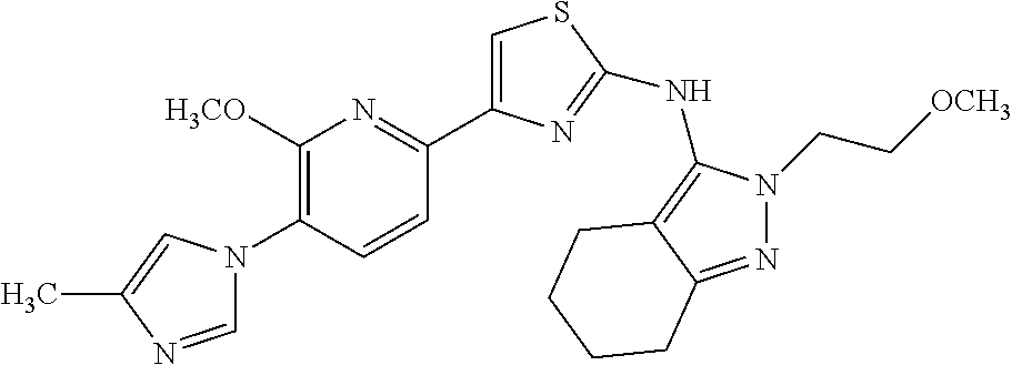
C1=NC(C)=CN1C1=C([H3CO])N=C(C2=CSC(NC3=C4C(=NN3CC[OCH3])CCCC4)=N2)C=C1
